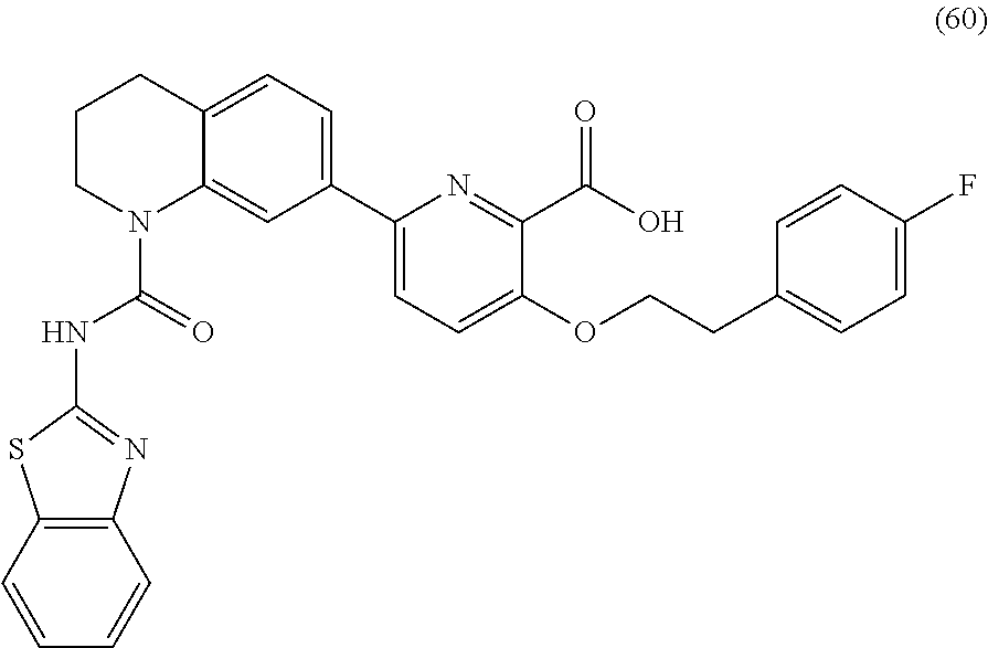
C1(C2=CC=C(OCCC3=CC=C(F)C=C3)C(C(O)=O)=N2)=CC=C2C(=C1)N(C(=O)NC1=NC3=C(S1)C=CC=C3)CCC2
